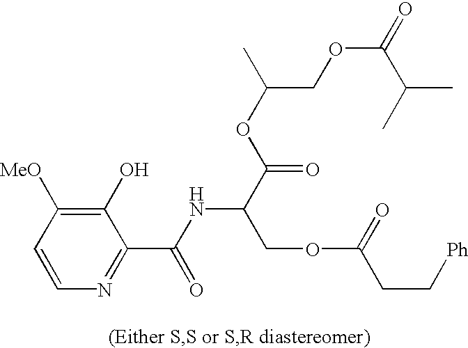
C1(O)=C([MeO])C=CN=C1C(NC(C(OC(C)COC(=O)C(C)C)=O)COC(CC[Ph])=O)=O
